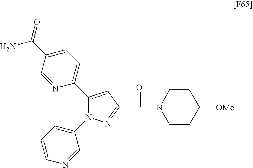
C1(C2=CC=C(C(N)=O)C=N2)=CC(C(=O)N2CCC([OMe])CC2)=NN1C1=CC=CN=C1
